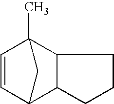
C1=CC2(C)CC1C1CCCC21
